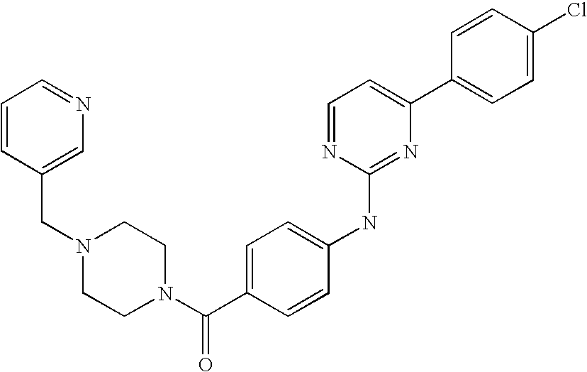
C1=CC(C2=CC=NC(NC3=CC=C(C(N4CCN(CC5=CN=CC=C5)CC4)=O)C=C3)=N2)=CC=C1Cl
